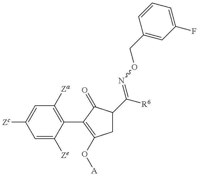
C1=C([Ze])C(C2=C(O[A])CC(C([R6])=NOCC3=CC(F)=CC=C3)C2=O)=C([Za])C=C1[Zc]
